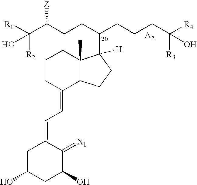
C1CC(=CC=C2CC(O)CC(O)C2=[X1])C2C(C)(C1)C(C(CCCC([R4])([R3])O)CCC(C([R1])([R2])O)[Z])([H])CC2
